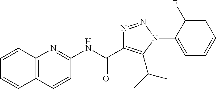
N(C(=O)C1=C(C(C)C)N(C2=CC=CC=C2F)N=N1)C1=NC2=C(C=C1)C=CC=C2
